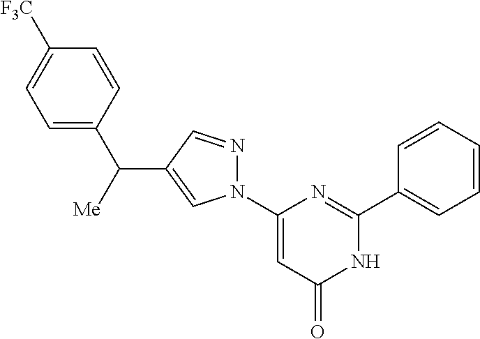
C1=C(C([Me])C2=CN(C3=CC(=O)NC(C4=CC=CC=C4)=N3)N=C2)C=CC([F3C])=C1
